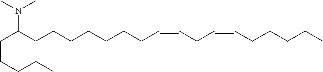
C(C(CCCCCCCC=CCC=CCCCCC)N(C)C)CCCC
